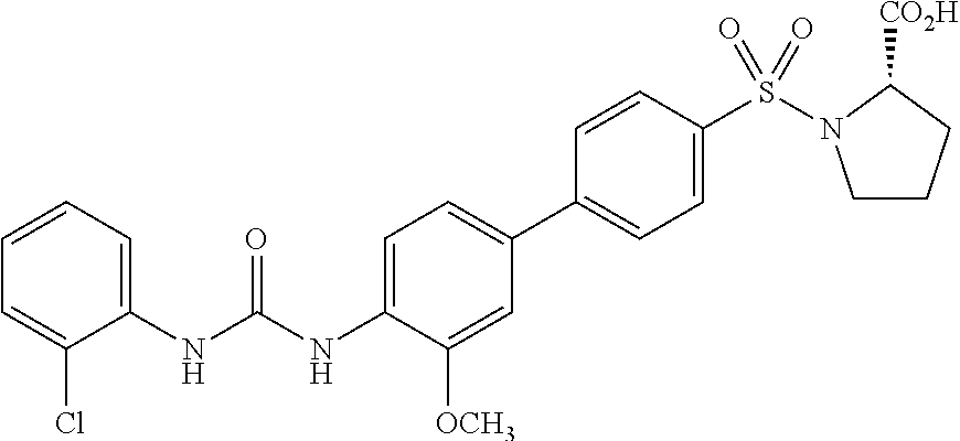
C1=CC=C(NC(NC2=CC=C(C3=CC=C(S(=O)(=O)N4CCCC4[CO2H])C=C3)C=C2[OCH3])=O)C(Cl)=C1
